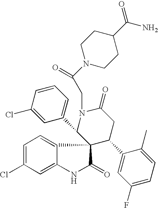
C1=C(Cl)C=C2C(=C1)C1(C(=O)N2)C(C2=CC=CC(Cl)=C2)N(CC(=O)N2CCC(C(N)=O)CC2)C(=O)CC1C1=CC(F)=CC=C1C
